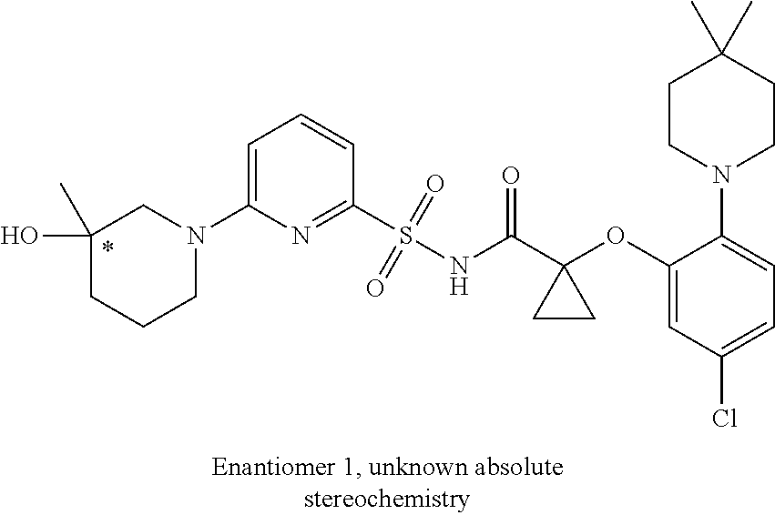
C1=C(N2CC(O)(C)CCC2)N=C(S(NC(C2(OC3=CC(Cl)=CC=C3N3CCC(C)(C)CC3)CC2)=O)(=O)=O)C=C1
